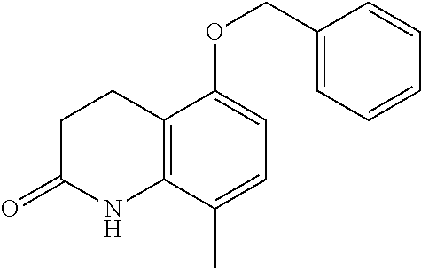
C1CC(=O)NC2=C1C(OCC1=CC=CC=C1)=CC=C2C
